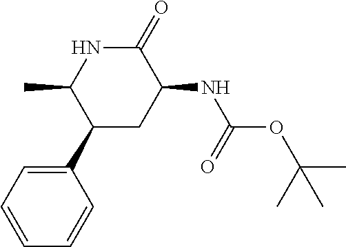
C1(=O)NC(C)C(C2=CC=CC=C2)CC1NC(OC(C)(C)C)=O
